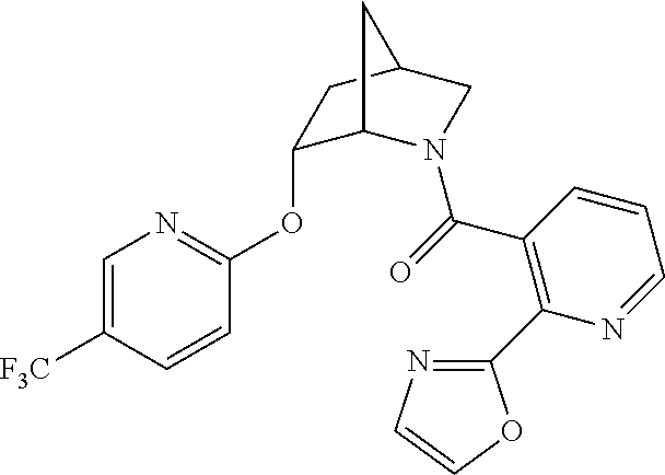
C1=C([F3C])C=CC(OC2C3N(C(=O)C4=C(C5=NC=CO5)N=CC=C4)CC(C2)C3)=N1
